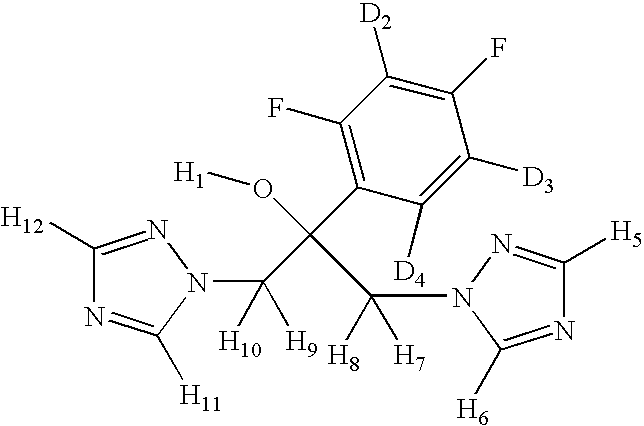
C1([H12])=NN(C([H9])([H10])C(C2=C(F)C([D2])=C(F)C([D3])=C2[D4])(O[H1])C(N2C([H6])=NC([H5])=N2)([H8])[H7])C([H11])=N1
